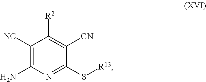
NC1=C([NC])C([R2])=C([CN])C(S[R13])=N1
